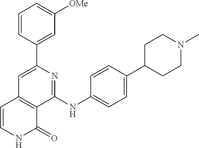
C1(C2=CC([OMe])=CC=C2)=CC2=C(C(NC3=CC=C(C4CCN(C)CC4)C=C3)=N1)C(=O)NC=C2
